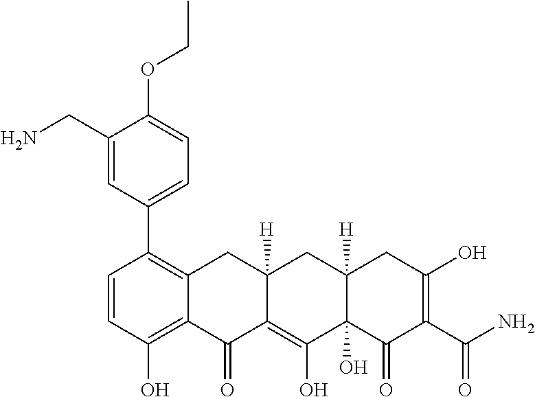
C1=CC(O)=C2C(=C1C1=CC=C(OCC)C(CN)=C1)CC1([H])C(=C(O)C3(O)C([H])(C1)CC(O)=C(C(N)=O)C3=O)C2=O
